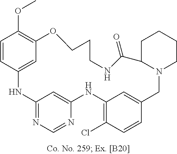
C1=CC2=CC(=C1OC)OCCCNC(=O)C1N(CC3=CC(=C(Cl)C=C3)NC3=CC(=NC=N3)N2)CCCC1
